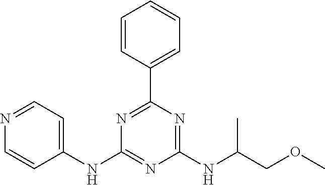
C1(NC2=NC(NC(COC)C)=NC(C3=CC=CC=C3)=N2)=CC=NC=C1
